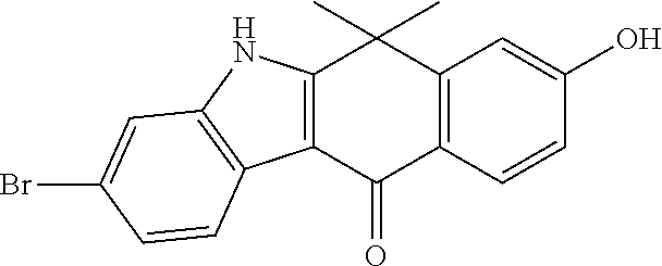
C12=C(C=CC(O)=C1)C(=O)C1=C(C2(C)C)NC2=C1C=CC(Br)=C2
